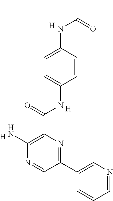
C1=CC(NC(C)=O)=CC=C1NC(C1=C(N)N=CC(C2=CN=CC=C2)=N1)=O.[H].[H].[H]
